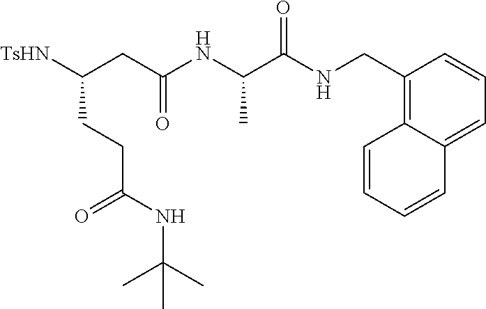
[TsHN]C(CC(NC(C(NCC1=C2C(=CC=C1)C=CC=C2)=O)C)=O)CCC(NC(C)(C)C)=O
